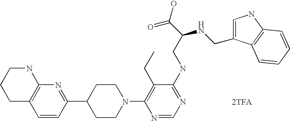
[2TFA].C1=CC(C2CCN(C3=C(CC)C(NCC(C(O)=O)NCC4=CNC5=C4C=CC=C5)=NC=N3)CC2)=NC2=C1CCCN2
